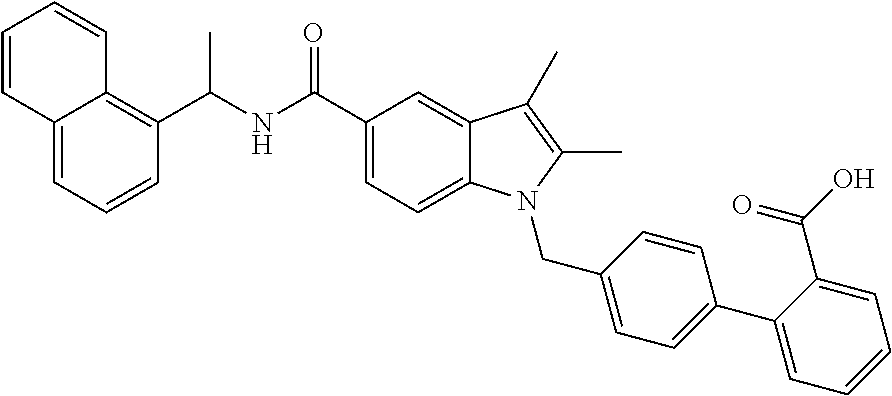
C1=CC(C(NC(C2=CC=C3C(=C2)C(C)=C(C)N3CC2=CC=C(C3=CC=CC=C3C(O)=O)C=C2)=O)C)=C2C(=C1)C=CC=C2
